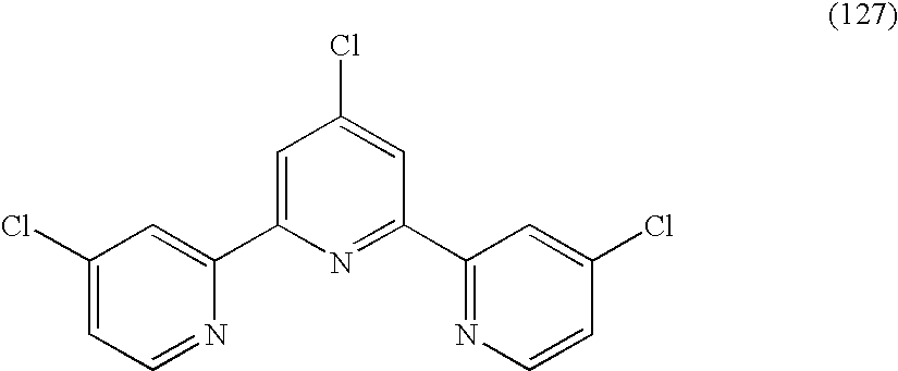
C1=C(C2=CC(Cl)=CC=N2)N=C(C2=NC=CC(Cl)=C2)C=C1Cl
